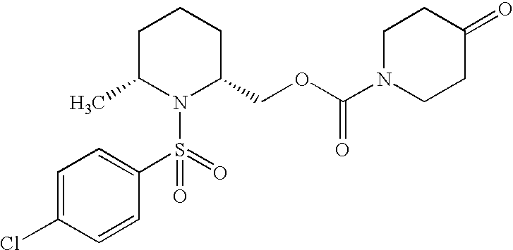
C1C(C)N(S(=O)(C2=CC=C(Cl)C=C2)=O)C(COC(N2CCC(=O)CC2)=O)CC1
